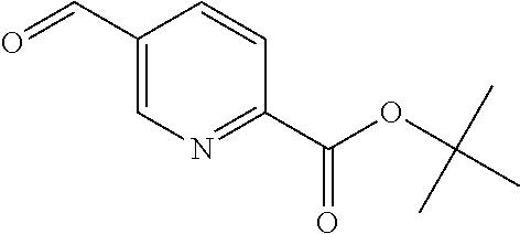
C1(C=O)=CN=C(C(=O)OC(C)(C)C)C=C1
